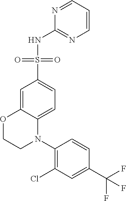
C1=C2C(=CC=C1S(=O)(=O)NC1=NC=CC=N1)N(C1=C(Cl)C=C(C(F)(F)F)C=C1)CCO2
